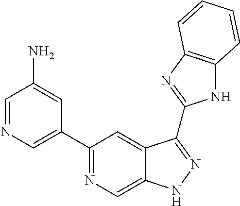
C1=NC=C(C2=NC=C3C(=C2)C(C2=NC4=C(N2)C=CC=C4)=NN3)C=C1N
